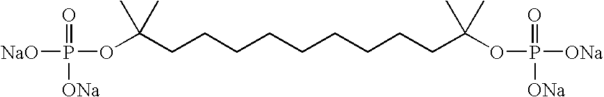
[ONa]P(=O)([ONa])OC(CCCCCCCCCC(OP([ONa])(=O)[ONa])(C)C)(C)C
